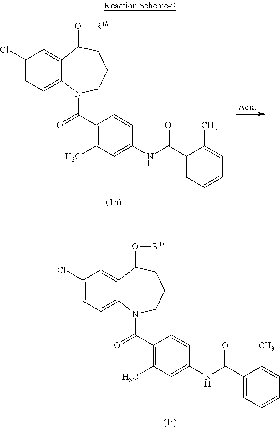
C1(Cl)=CC=C2C(=C1)C(O[R1i])CCCN2C(C1=C(C)C=C(NC(C2=CC=CC=C2C)=O)C=C1)=O.C1(Cl)=CC=C2C(=C1)C(O[R1h])CCCN2C(C1=C(C)C=C(NC(C2=CC=CC=C2C)=O)C=C1)=O
